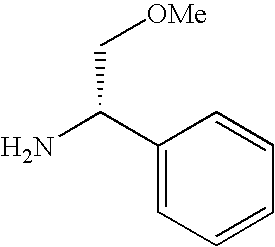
NC(C1=CC=CC=C1)C[OMe]
